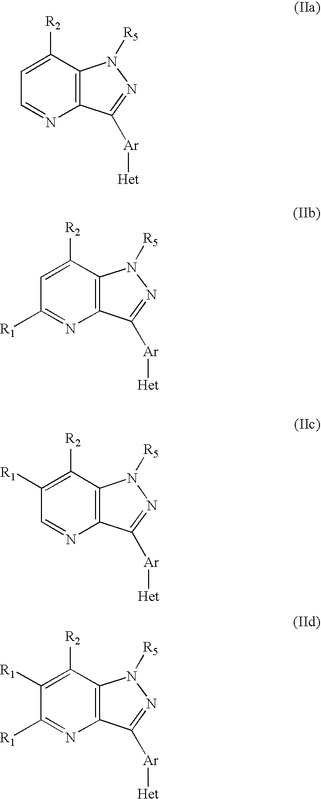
C1([R2])=CC=NC2=C1N([R5])N=C2[Ar][Het].C1([R2])=CC([R1])=NC2=C1N([R5])N=C2[Ar][Het].C1([R2])=C([R1])C=NC2=C1N([R5])N=C2[Ar][Het].C1([R2])=C([R1])C([R1])=NC2=C1N([R5])N=C2[Ar][Het]
